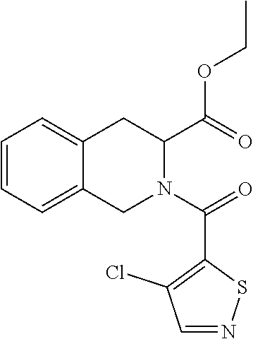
C1=CC=C2C(=C1)CC(C(OCC)=O)N(C(=O)C1=C(Cl)C=NS1)C2
